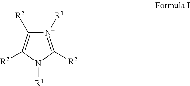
[R2]C1=C([R2])N([R1])C([R2])=[N+]1[R1]
